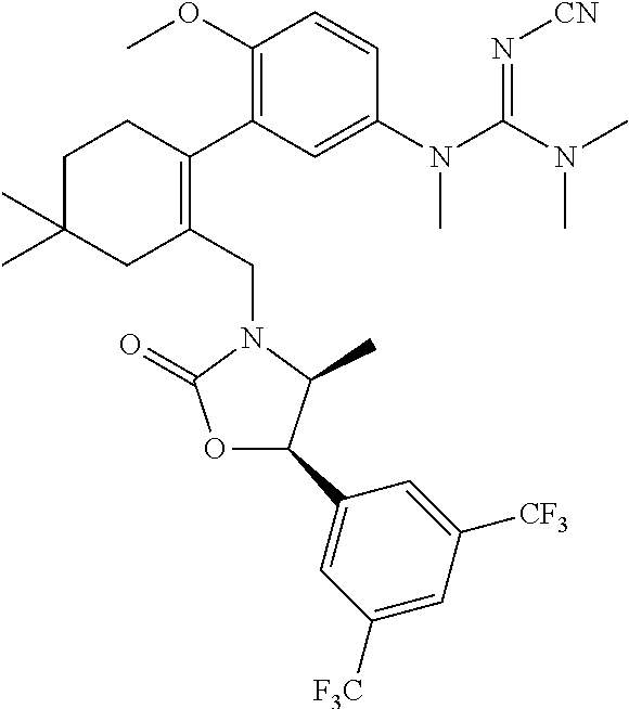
C1C(C)(C)CC(CN2C(=O)OC(C3=CC([F3C])=CC([CF3])=C3)C2C)=C(C2=C(OC)C=CC(N(C(N(C)C)=N[CN])C)=C2)C1
